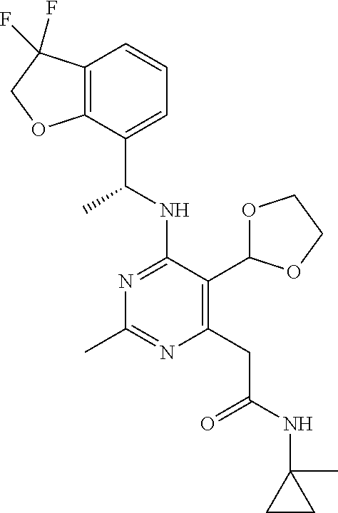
N1=C(NC(C)C2=CC=CC3=C2OCC3(F)F)C(C2OCCO2)=C(CC(=O)NC2(C)CC2)N=C1C
